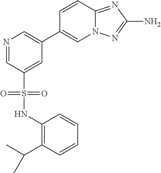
N1=CC(S(NC2=C(C(C)C)C=CC=C2)(=O)=O)=CC(C2=CN3C(=NC(N)=N3)C=C2)=C1
